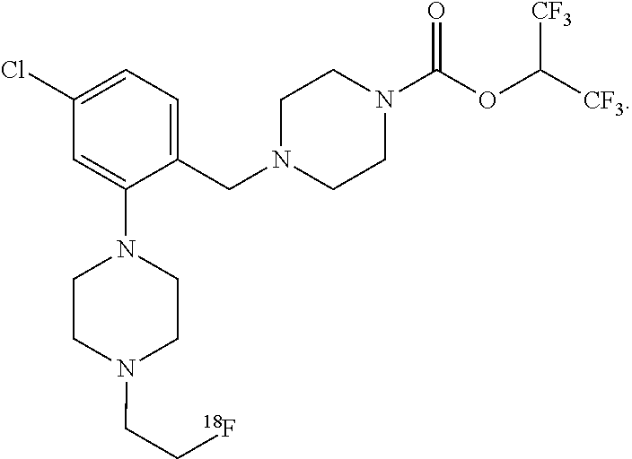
C1=C(Cl)C=C(N2CCN(CC[18F])CC2)C(CN2CCN(C(OC([CF3])[CF3])=O)CC2)=C1
